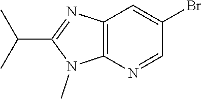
C1(Br)=CC2=C(N=C1)N(C)C(C(C)C)=N2
